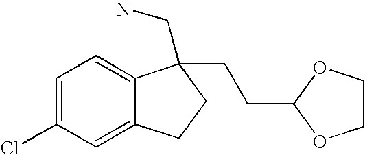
C1=C(Cl)C=C2C(=C1)C(CN)(CCC1OCCO1)CC2
